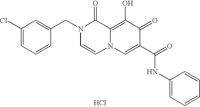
C1(Cl)=CC=CC(CN2C=CN3C(=C(O)C(=O)C(C(=O)NC4=CC=CC=C4)=C3)C2=O)=C1.Cl
